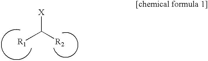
[X]C([R2])[R1]
